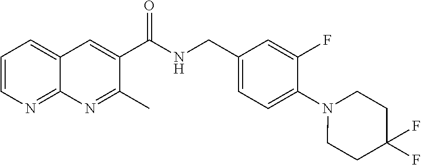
C1=CN=C2C(=C1)C=C(C(NCC1=CC=C(N3CCC(F)(F)CC3)C(F)=C1)=O)C(C)=N2
